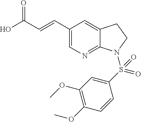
C1(C=CC(O)=O)=CN=C2C(=C1)CCN2S(C1=CC(OC)=C(OC)C=C1)(=O)=O
